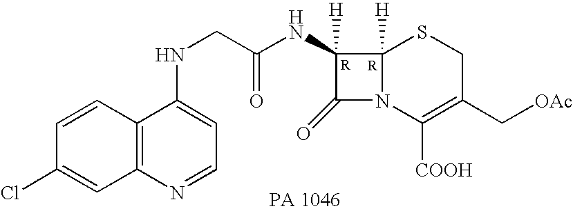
C1(=O)N2C([H])(C1([H])NC(CNC1=CC=NC3=C1C=CC(Cl)=C3)=O)SCC(C[OAc])=C2[COOH]
